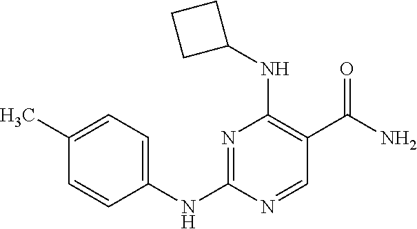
N1=C(NC2=CC=C(C)C=C2)N=CC(C(N)=O)=C1NC1CCC1
